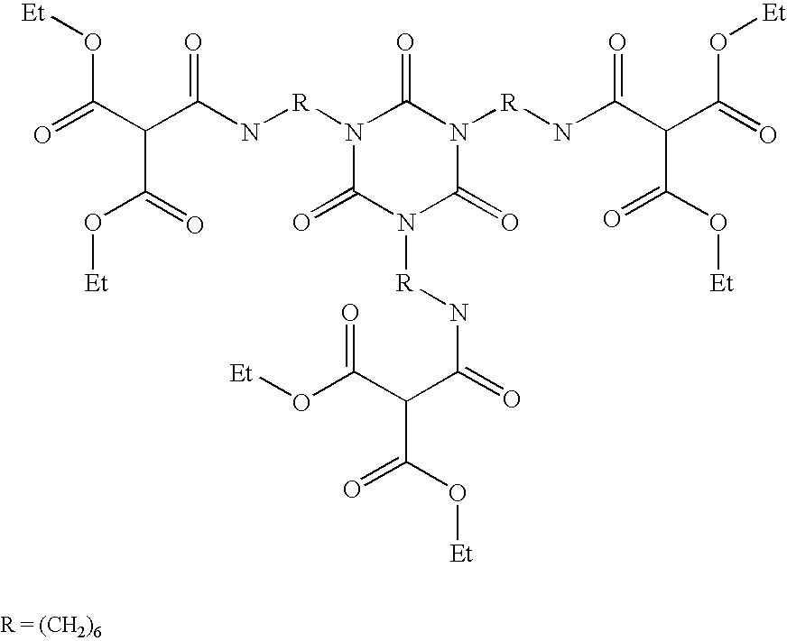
O=C(C(C(N[R]N1C(=O)N([R]NC(C(C(=O)O[Et])C(=O)O[Et])=O)C(=O)N([R]NC(C(C(=O)O[Et])C(=O)O[Et])=O)C1=O)=O)C(O[Et])=O)O[Et]
